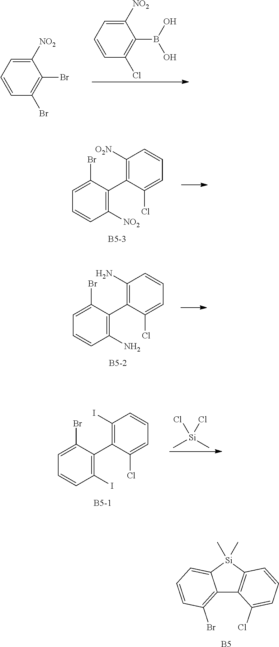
C1([NO2])=CC=CC(Br)=C1Br.C1([NO2])=CC=CC(Cl)=C1B(O)O.C1(Br)=CC=CC([NO2])=C1C1=C([O2N])C=CC=C1Cl.[B5-3].C12=C(Br)C=CC=C1[Si](C)(C)C1=C2C(Cl)=CC=C1.[B5].C1(Br)=CC=CC(N)=C1C1=C(N)C=CC=C1Cl.[B5-2].C[Si](C)(Cl)Cl.C1(Br)=CC=CC(I)=C1C1=C(I)C=CC=C1Cl.[B5-1]
